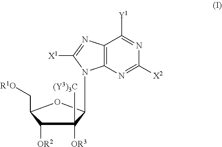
N1=C([Y1])C2=C(N=C1[X2])N(C1C([OR3])([(Y3)3C])C([OR2])C(C[R1O])O1)C([X1])=N2
